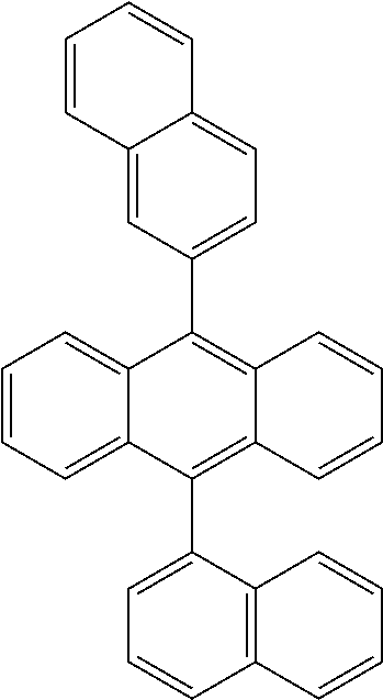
C1=CC2=CC(C3=C4C(=C(C5=CC=CC6=C5C=CC=C6)C5=CC=CC=C35)C=CC=C4)=CC=C2C=C1
